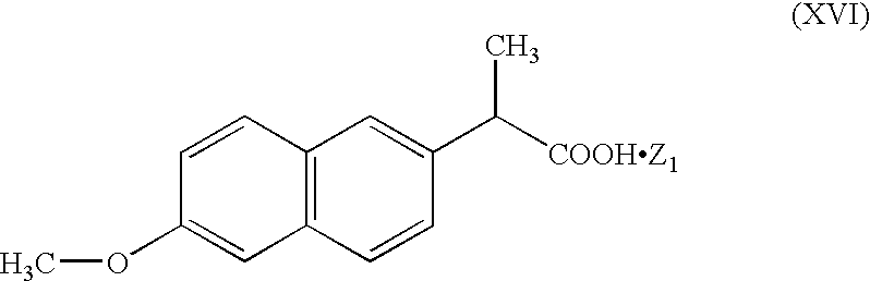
C12=C(C=CC(C([COOHZ1])C)=C1)C=C(OC)C=C2
